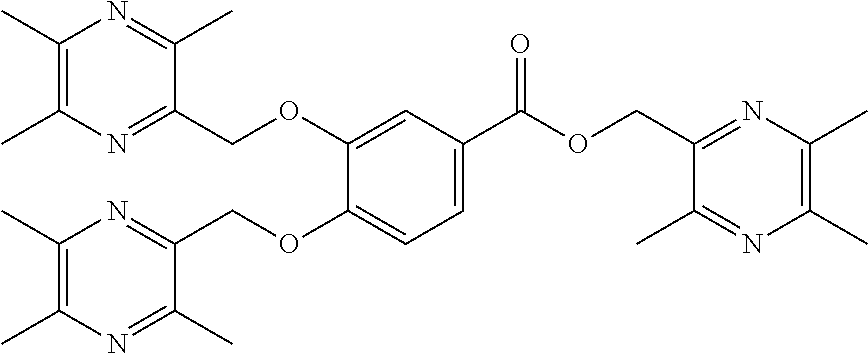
C1(C)=C(C)N=C(COC2=CC(C(OCC3=NC(C)=C(C)N=C3C)=O)=CC=C2OCC2=NC(C)=C(C)N=C2C)C(C)=N1
